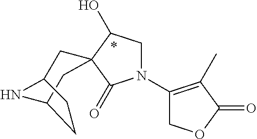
N1(C2=C(C)C(=O)OC2)CC(O)C2(C1=O)CC1NC(C2)CC1
